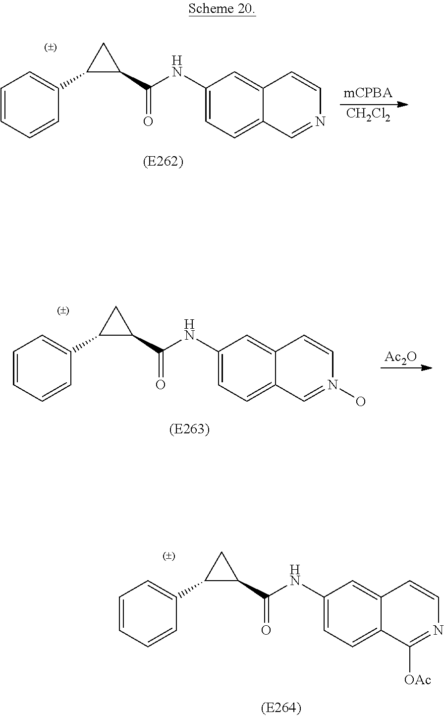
C1=CC=CC(C2C(C(NC3=CC=C4C(=C3)C=CN=C4)=O)C2)=C1.[CH2Cl2].C1=CC=CC(C2C(C(NC3=CC=C4C(=C3)C=CN(O)=C4)=O)C2)=C1.[Ac2O].C1=CC=CC(C2C(C(NC3=CC=C4C(=C3)C=CN=C4[OAc])=O)C2)=C1
